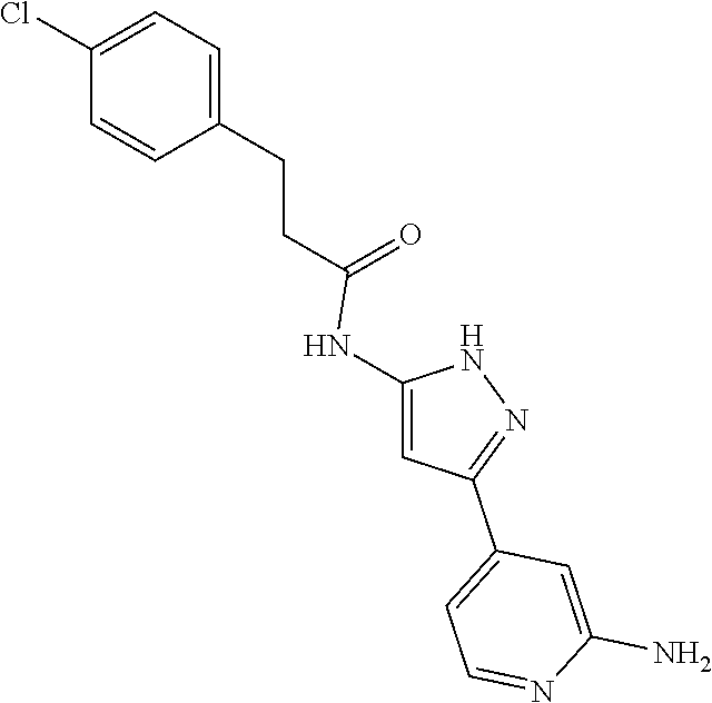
C1=C(CCC(=O)NC2=CC(C3=CC=NC(N)=C3)=NN2)C=CC(Cl)=C1
